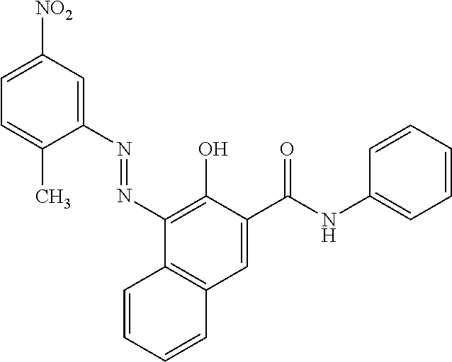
C1([NO2])=CC=C(C)C(N=NC2=C(O)C(C(NC3=CC=CC=C3)=O)=CC3=C2C=CC=C3)=C1
